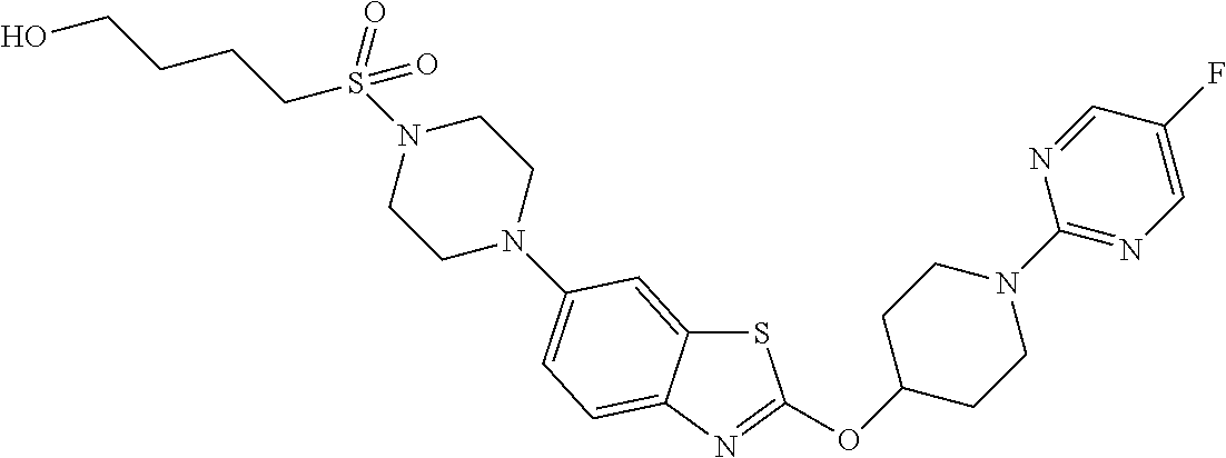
S1C2=CC(N3CCN(S(CCCCO)(=O)=O)CC3)=CC=C2N=C1OC1CCN(C2=NC=C(F)C=N2)CC1
